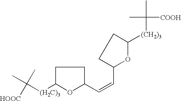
CC([(H2C)3]C1OC(C=CC2OC([(CH2)3]C(C)([COOH])C)CC2)CC1)(C)[HOOC]
